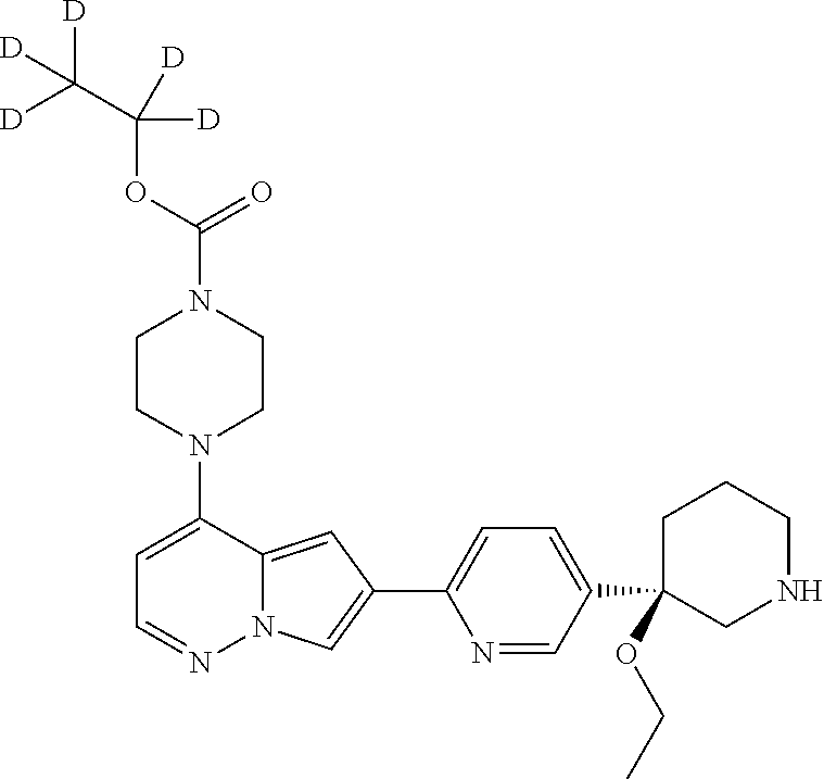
N1(C2=CC=NN3C2=CC(C2=CC=C(C4(OCC)CNCCC4)C=N2)=C3)CCN(C(=O)OC([D])(C([D])([D])[D])[D])CC1
